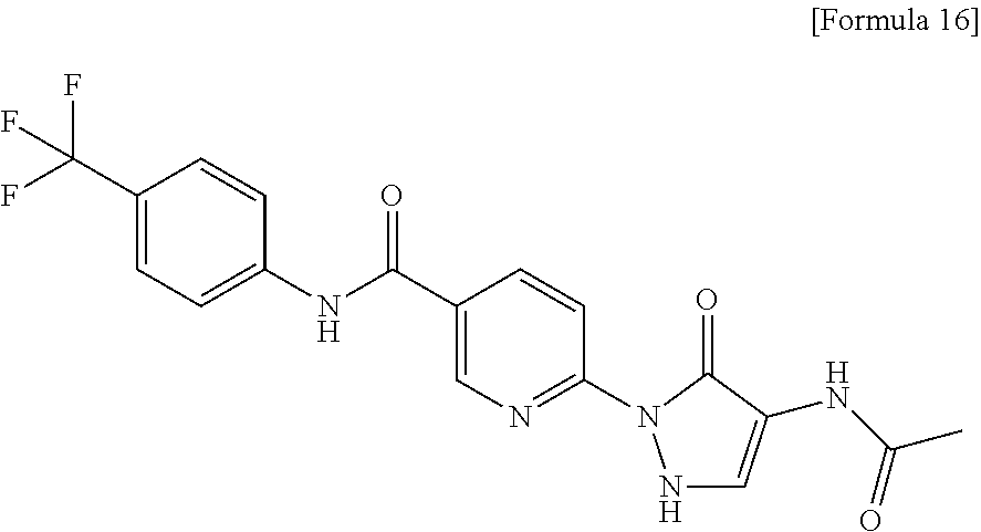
N1C=C(NC(C)=O)C(=O)N1C1=NC=C(C(NC2=CC=C(C(F)(F)F)C=C2)=O)C=C1
